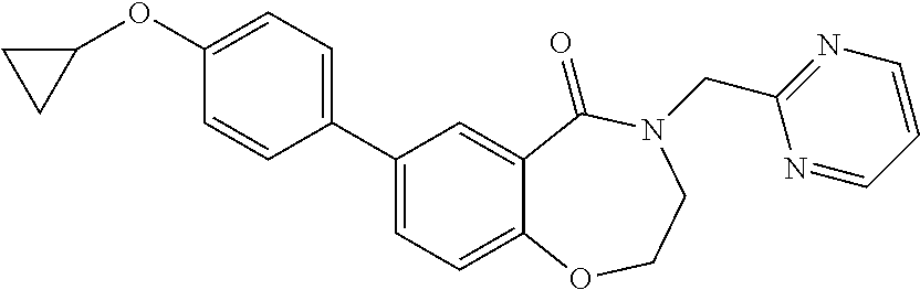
C1=C(OC2CC2)C=CC(C2=CC=C3C(=C2)C(=O)N(CC2=NC=CC=N2)CCO3)=C1
